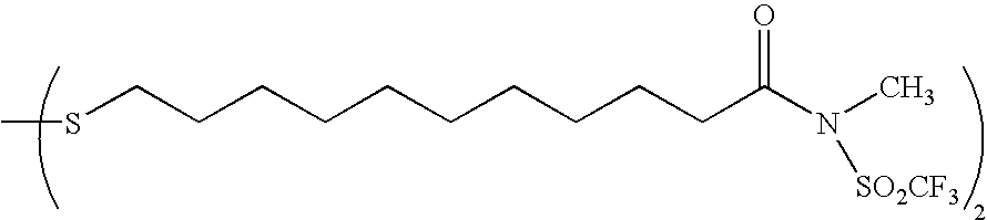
S(CCCCCCCCCCC(N([SO2CF3])C)=O)C
